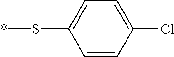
C1=CC(Cl)=CC=C1S*
